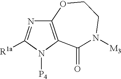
C12=C(N([P4])C([R1a])=N1)C(=O)N([M3])CCO2
